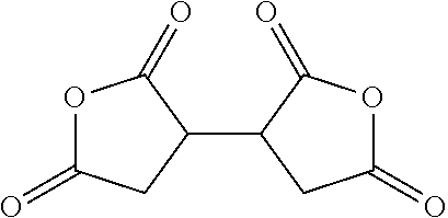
O1C(=O)CC(C2CC(=O)OC2=O)C1=O
